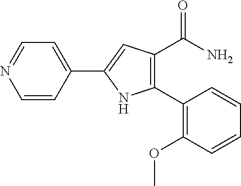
C1=CC(C2=CC(C(=O)N)=C(C3=C(OC)C=CC=C3)N2)=CC=N1
